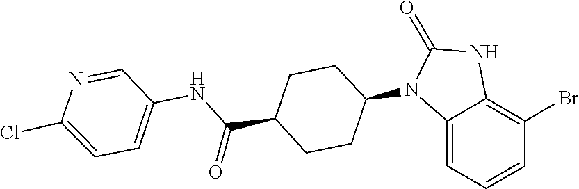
O=C1NC2=C(Br)C=CC=C2N1C1CCC(C(NC2=CC=C(Cl)N=C2)=O)CC1
